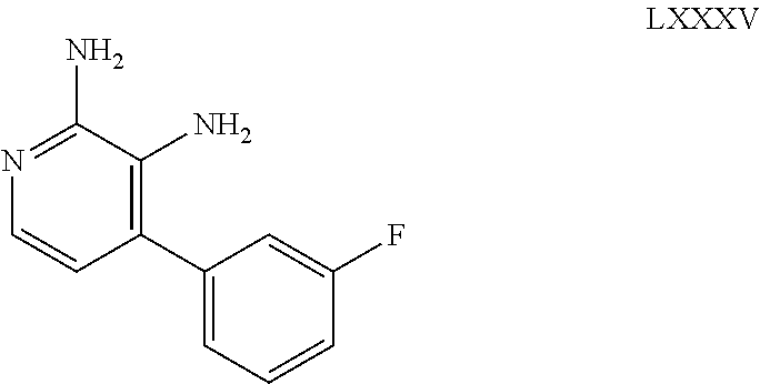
C1(C2=C(N)C(N)=NC=C2)=CC=CC(F)=C1
